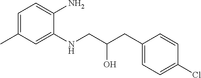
C1=C(C)C=C(NCC(CC2=CC=C(Cl)C=C2)O)C(N)=C1
